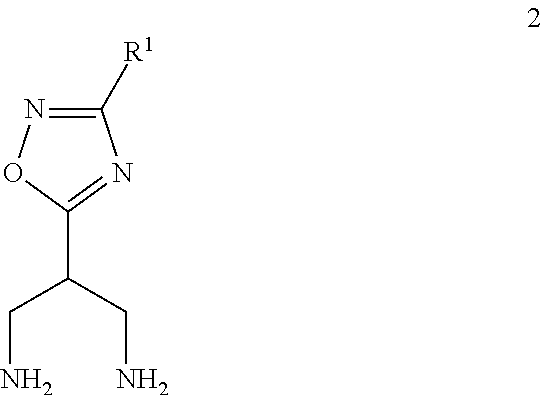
C(N)C(CN)C1=NC([R1])=NO1
